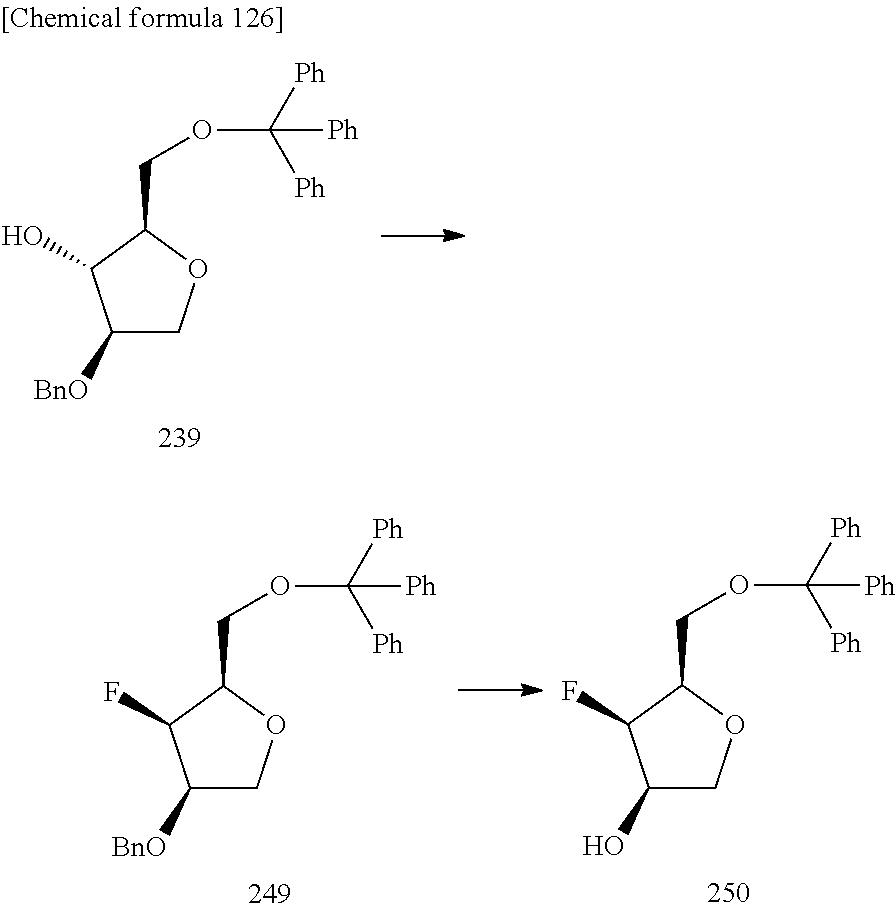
C1([BnO])COC(COC([Ph])([Ph])[Ph])C1F.C1(O)COC(COC([Ph])([Ph])[Ph])C1F.C1([BnO])COC(COC([Ph])([Ph])[Ph])C1O
